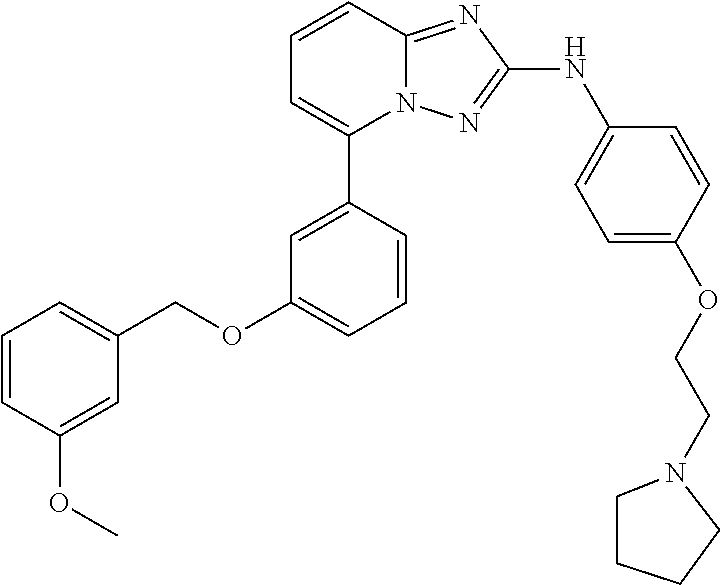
C1=CC2=NC(NC3=CC=C(OCCN4CCCC4)C=C3)=NN2C(C2=CC(OCC3=CC=CC(OC)=C3)=CC=C2)=C1
